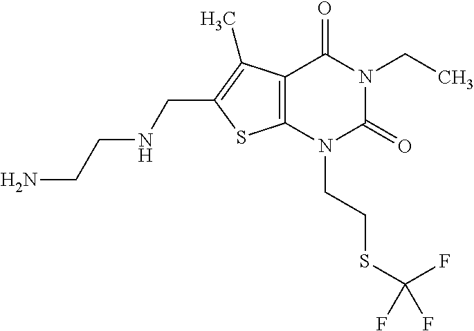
C12=C(N(CCSC(F)(F)F)C(=O)N(CC)C1=O)SC(CNCCN)=C2C
